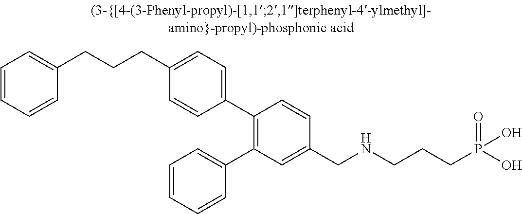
C1(CCCC2=CC=C(C3=C(C4=CC=CC=C4)C=C(CNCCCP(O)(O)=O)C=C3)C=C2)=CC=CC=C1
